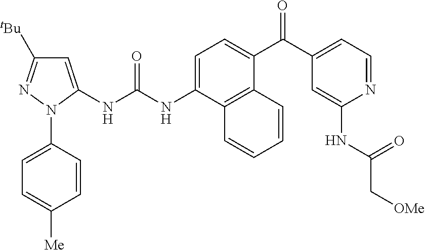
C1(N2C(NC(NC3=CC=C(C(C4=CC=NC(NC(C[OMe])=O)=C4)=O)C4=C3C=CC=C4)=O)=CC([tBu])=N2)=CC=C([Me])C=C1
